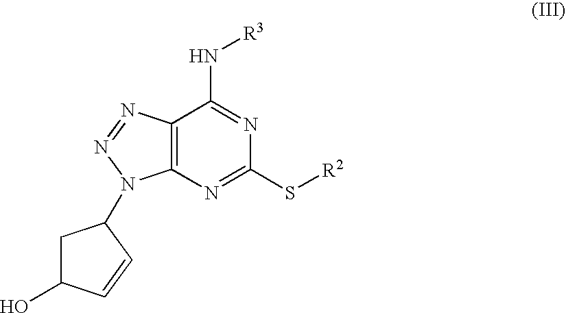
C1(S[R2])=NC2=C(C(N[R3])=N1)N=NN2C1CC(O)C=C1
